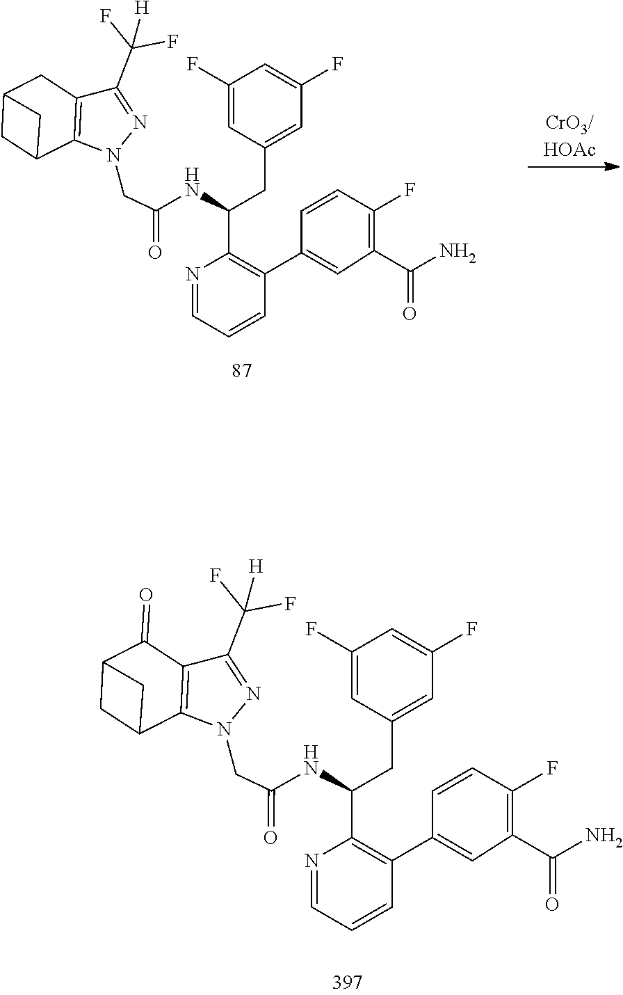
C12=C(C(C(F)(F)[H])=NN1CC(=O)NC(C1=C(C3=CC(C(N)=O)=C(F)C=C3)C=CC=N1)CC1=CC(F)=CC(F)=C1)CC1CC2C1.C12=C(C(C(F)(F)[H])=NN1CC(=O)NC(C1=C(C3=CC(C(N)=O)=C(F)C=C3)C=CC=N1)CC1=CC(F)=CC(F)=C1)C(=O)C1CC2C1
